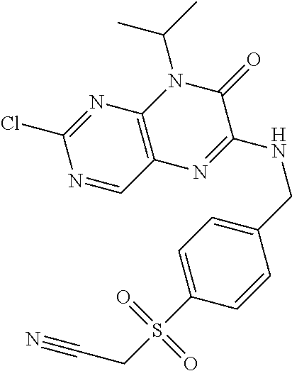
C1(Cl)=NC2=C(C=N1)N=C(NCC1=CC=C(S(CC#N)(=O)=O)C=C1)C(=O)N2C(C)C
